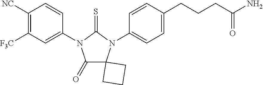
C1([NC])=C([F3C])C=C(N2C(=O)C3(N(C4=CC=C(CCCC(=O)N)C=C4)C2=S)CCC3)C=C1
